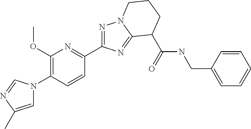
N1=C(C2=NC(OC)=C(N3C=C(C)N=C3)C=C2)N=C2N1CCCC2C(=O)NCC1=CC=CC=C1
